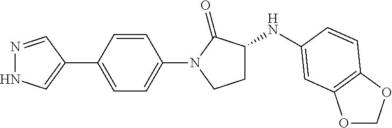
C1(C2=CNN=C2)=CC=C(N2C(=O)C(NC3=CC4=C(OCO4)C=C3)CC2)C=C1
